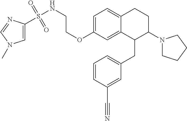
C1=C(OCCNS(=O)(=O)C2=CN(C)C=N2)C=C2C(=C1)CCC(N1CCCC1)C2CC1=CC=CC(C#N)=C1
